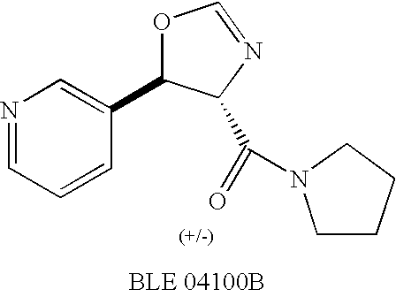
C1=NC=C(C2OC=NC2C(=O)N2CCCC2)C=C1
